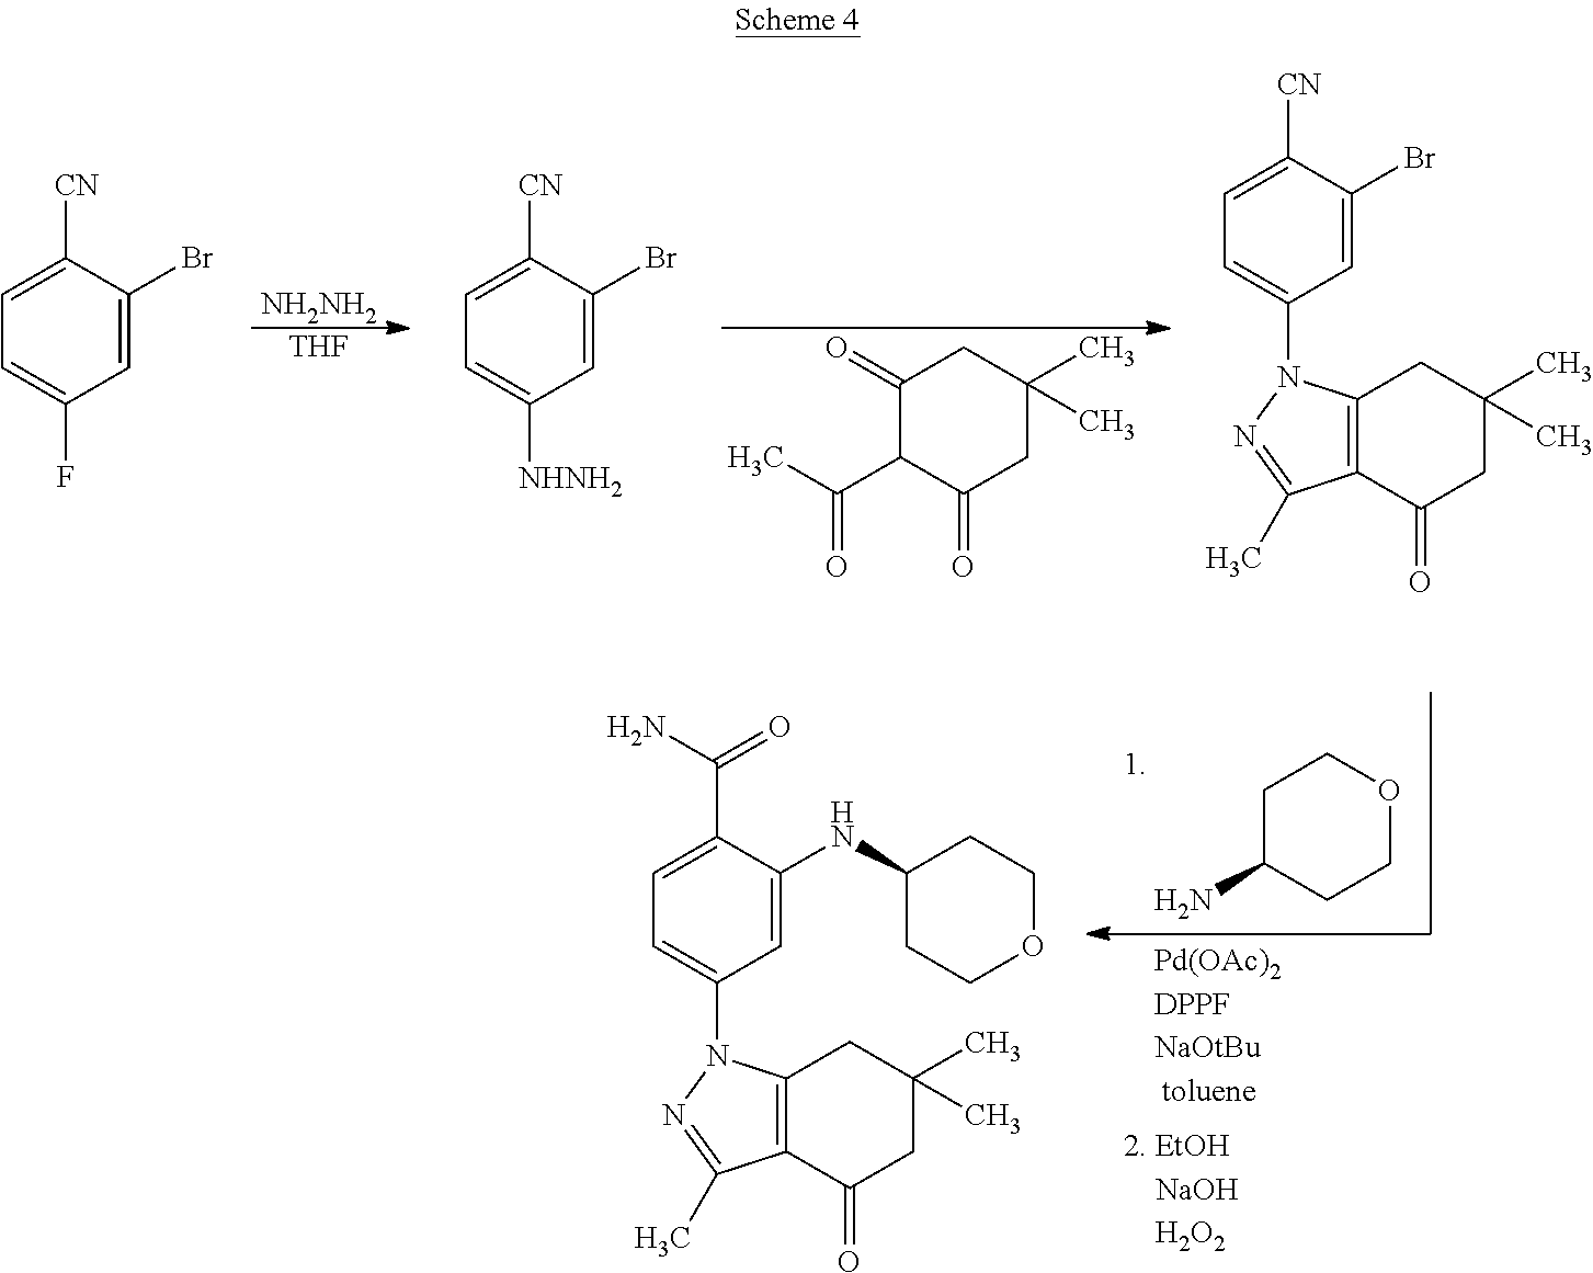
C1=C(F)C=C(Br)C([CN])=C1.C1=C([NHNH2])C=C(Br)C([CN])=C1.[NH2NH2].[THF].C1(=O)C(C(C)=O)C(=O)CC(C)(C)C1.C12=C(C(=O)CC(C)(C)C1)C(C)=NN2C1=CC=C([CN])C(Br)=C1.NC1CCOCC1.C12=C(C(=O)CC(C)(C)C1)C(C)=NN2C1=CC=C(C(N)=O)C(NC2CCOCC2)=C1
